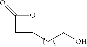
C1C(=O)OC1CCO
